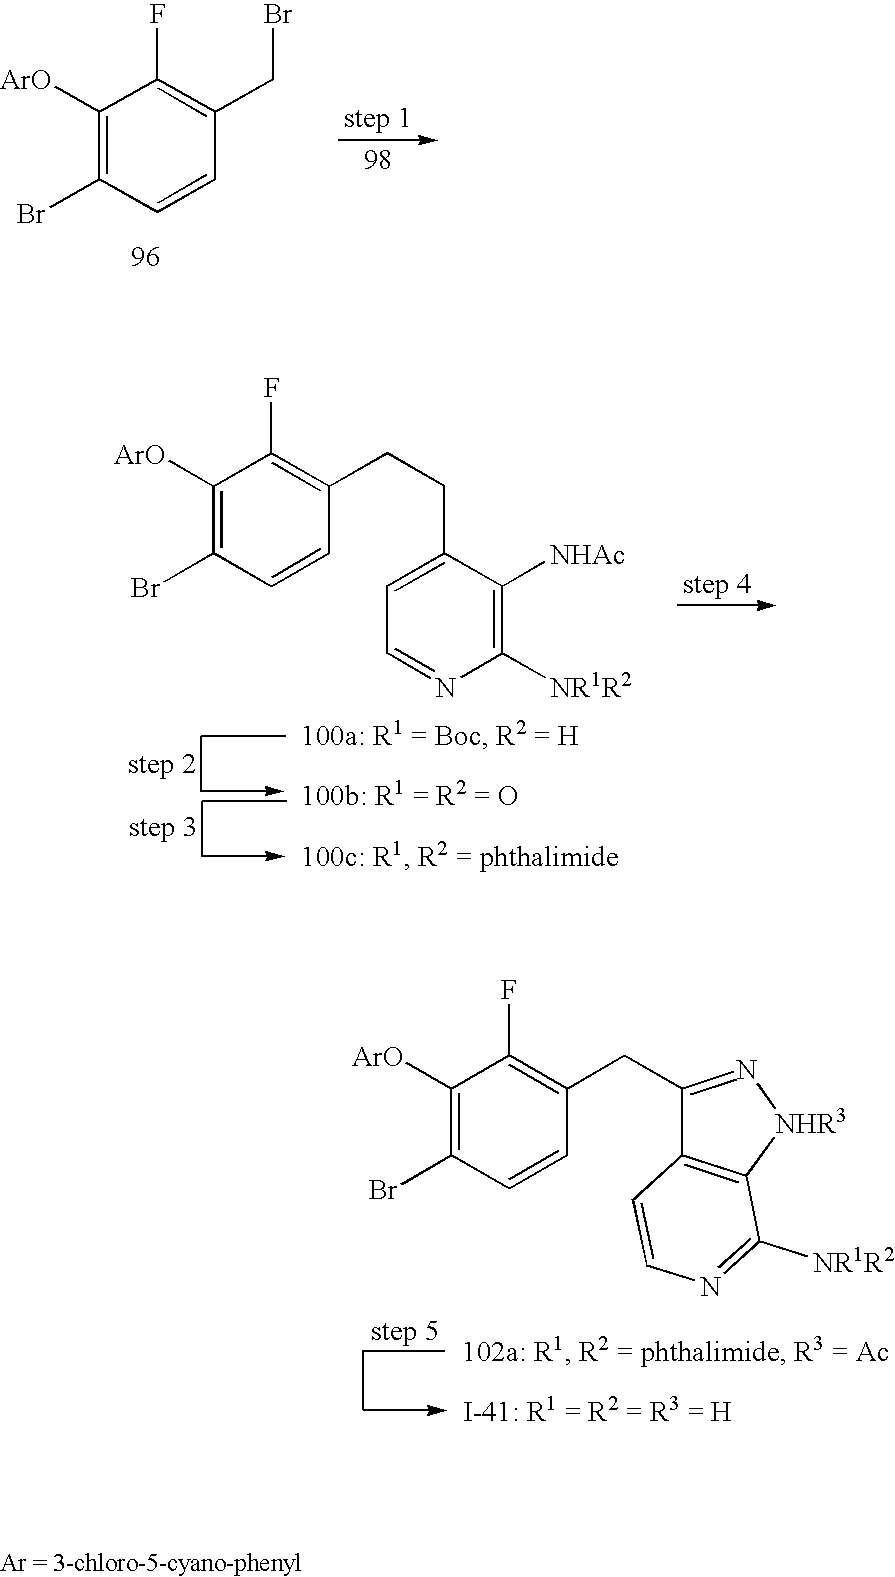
C1([ArO])=C(Br)C=CC(CBr)=C1F.C1([ArO])=C(Br)C=CC(CCC2=CC=NC([NR1R2])=C2[NHAc])=C1F.C1([ArO])=C(Br)C=CC(CC2=N[NHR3]C3=C2C=CN=C3[NR1R2])=C1F
